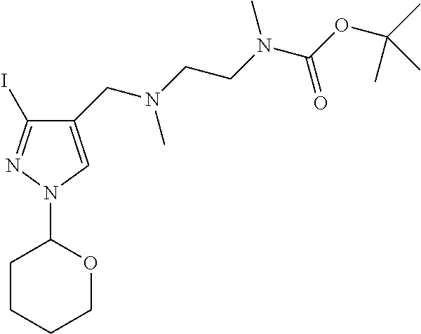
C1CCCOC1N1C=C(CN(CCN(C(OC(C)(C)C)=O)C)C)C(I)=N1
